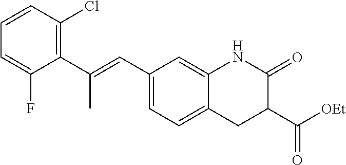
C1(C=C(C2=C(Cl)C=CC=C2F)C)=CC=C2C(=C1)NC(=O)C(C([OEt])=O)C2
